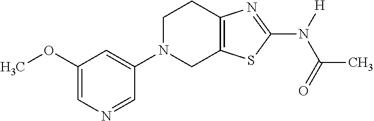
C1(OC)=CN=CC(N2CC3=C(CC2)N=C(N([H])C(=O)C)S3)=C1
